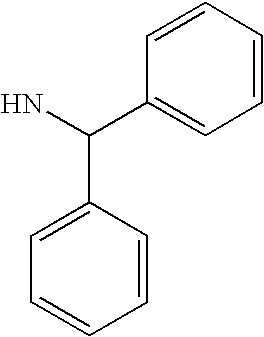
C1=C(C(N)C2=CC=CC=C2)C=CC=C1
